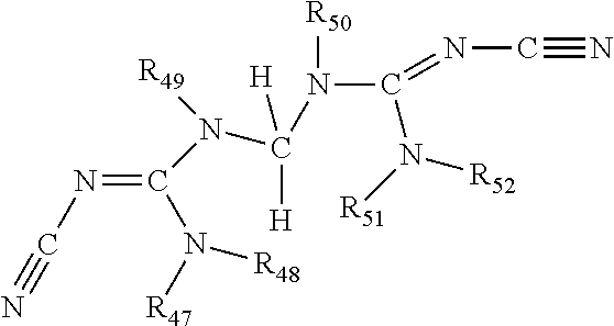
N#CN=C(N([R47])[R48])N(C(N(C(N([R51])[R52])=NC#N)[R50])([H])[H])[R49]
